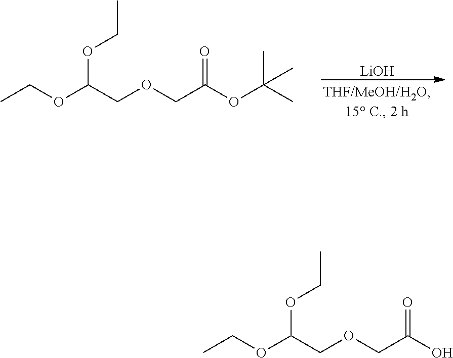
[LiOH].CCOC(COCC(OC(C)(C)C)=O)OCC.CCOC(COCC(O)=O)OCC
